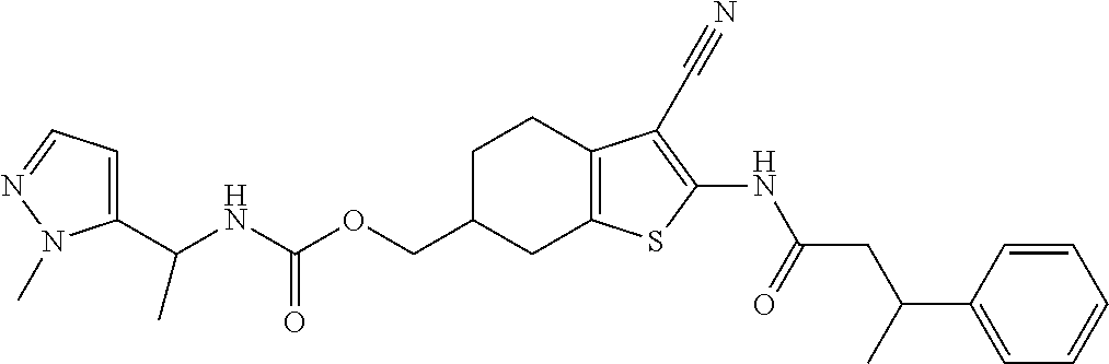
C(C1CC2=C(CC1)C(C#N)=C(NC(CC(C1=CC=CC=C1)C)=O)S2)OC(NC(C1=CC=NN1C)C)=O
